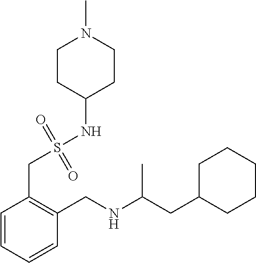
C1(CC(NCC2=C(CS(NC3CCN(C)CC3)(=O)=O)C=CC=C2)C)CCCCC1
